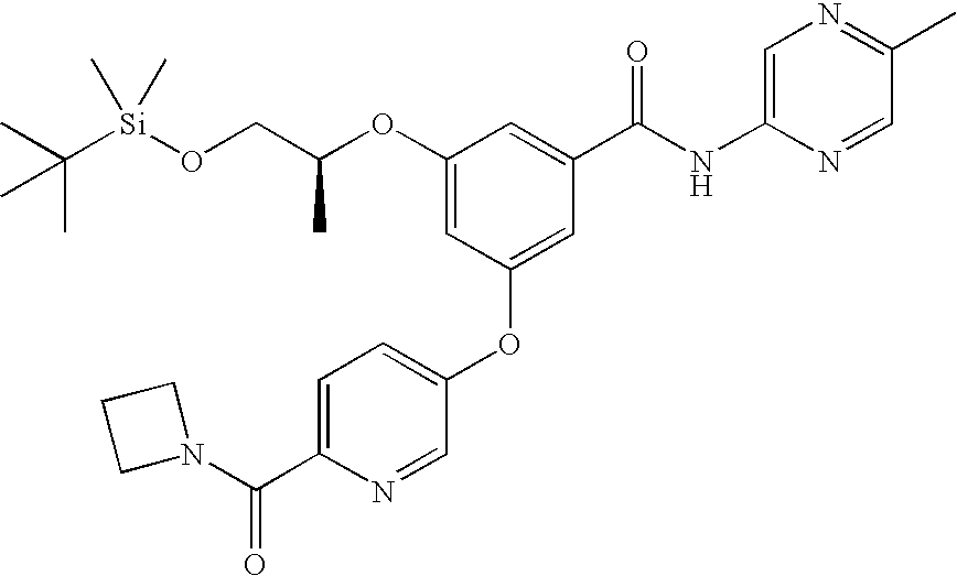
C1(OC(CO[Si](C(C)(C)C)(C)C)C)=CC(OC2=CC=C(C(=O)N3CCC3)N=C2)=CC(C(NC2=CN=C(C)C=N2)=O)=C1
